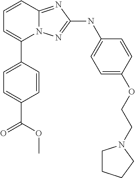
C1=CC2=NC(NC3=CC=C(OCCN4CCCC4)C=C3)=NN2C(C2=CC=C(C(OC)=O)C=C2)=C1
